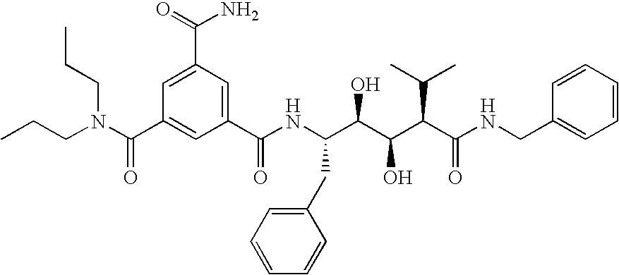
CCCN(C(C1=CC(C(NC(C(C(C(C(NCC2=CC=CC=C2)=O)C(C)C)O)O)CC2=CC=CC=C2)=O)=CC(C(=O)N)=C1)=O)CCC
